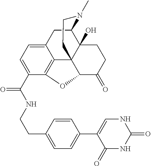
C12=CC=C(C(NCCC3=CC=C(C4=CNC(=O)NC4=O)C=C3)=O)C3=C1C14C(O)(C(C2)N(C)CC1)CCC(=O)C4O3
